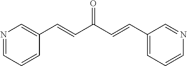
N1=CC(C=CC(=O)C=CC2=CN=CC=C2)=CC=C1
